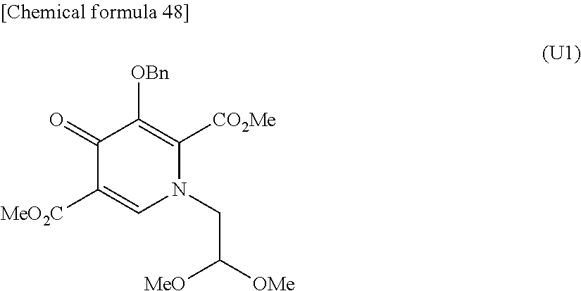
C1(=O)C([MeO2C])=CN(CC([OMe])[MeO])C([CO2Me])=C1[OBn]
